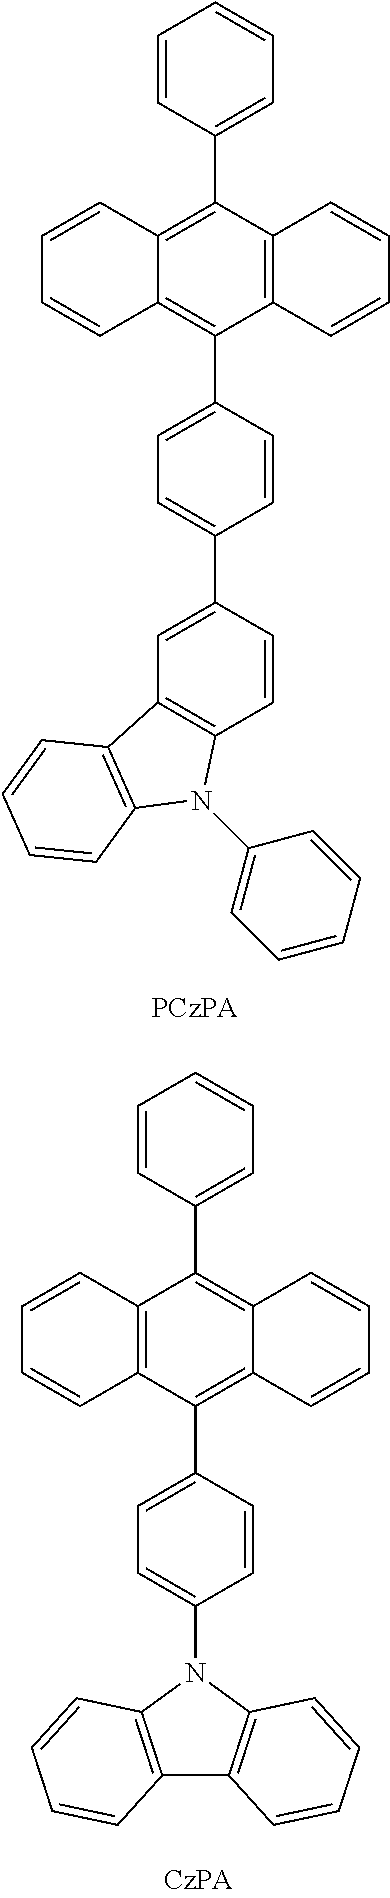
C1(C2=CC=CC=C2)=C2C(=C(C3=CC=C(C4=CC5=C(C=C4)N(C4=CC=CC=C4)C4=C5C=CC=C4)C=C3)C3=C1C=CC=C3)C=CC=C2.C1(C2=CC=CC=C2)=C2C(=C(C3=CC=C(N4C5=C(C6=C4C=CC=C6)C=CC=C5)C=C3)C3=C1C=CC=C3)C=CC=C2
